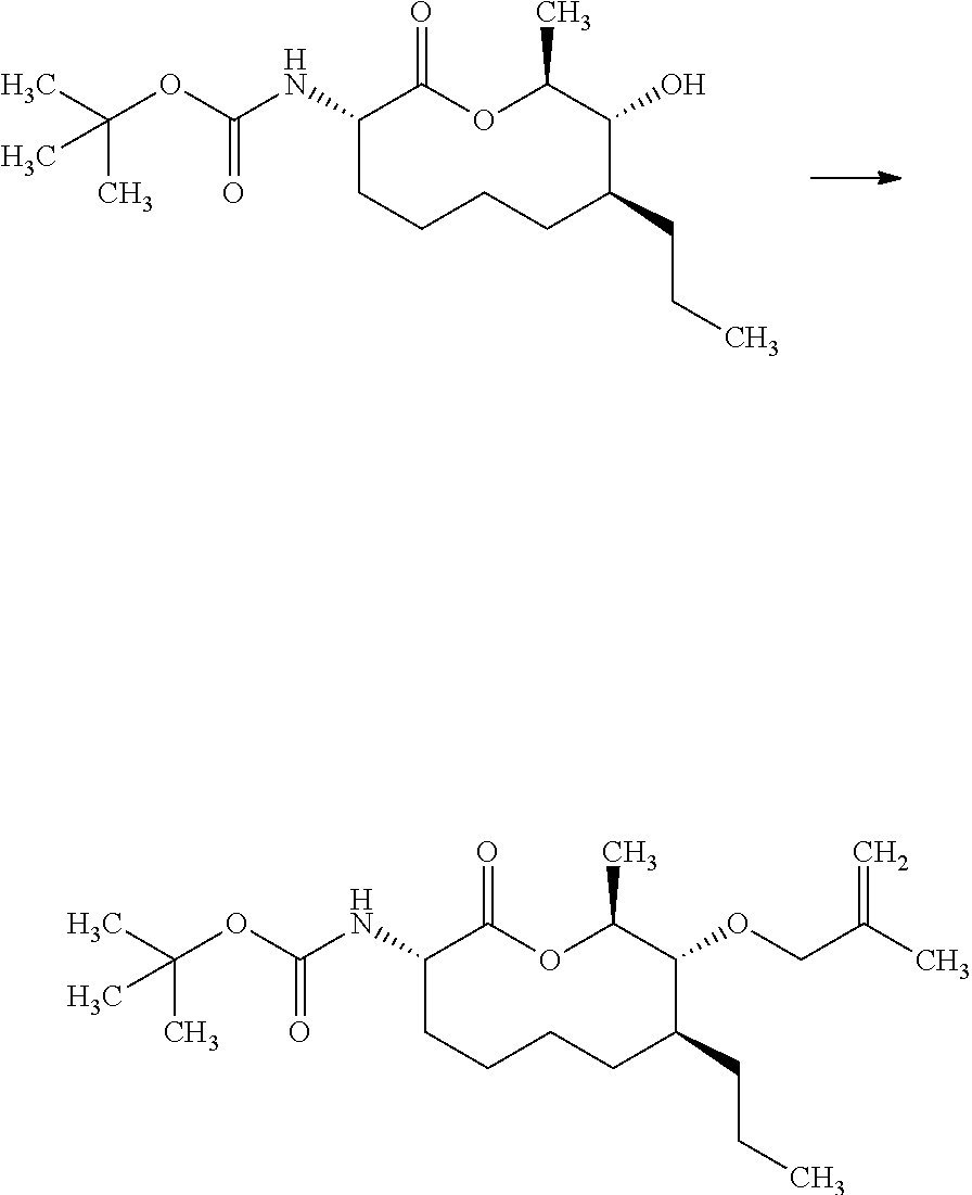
C1(NC(OC(C)(C)C)=O)CCCCC(CCC)C(O)C(C)OC1=O.C1(NC(OC(C)(C)C)=O)CCCCC(CCC)C(OCC(C)=C)C(C)OC1=O
